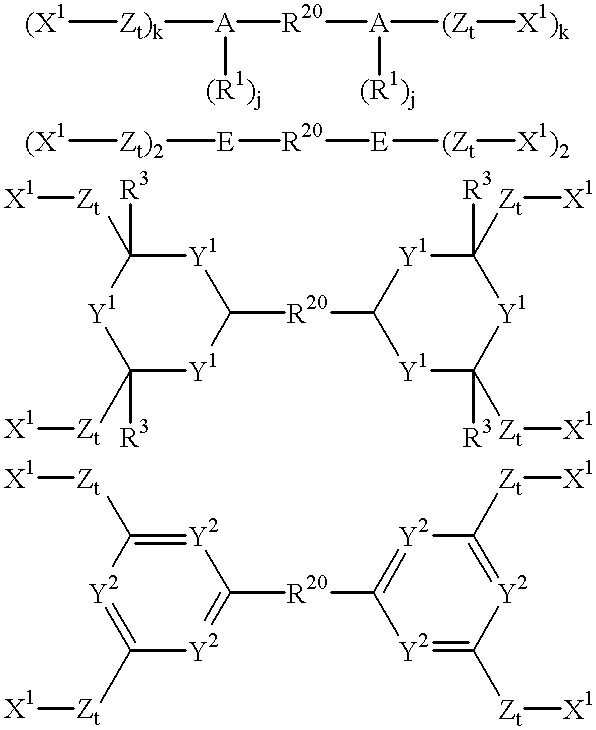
[(X1][Zt)k][A]([(R1)j])[R20][A]([(R1)j])[(Zt][X1)k].[(X1][Zt)2][E][R20][E][(Zt][X1)2].[Y1]1C([R3])([Zt][X1])[Y1]C([R20]C2[Y1]C([R3])([Zt][X1])[Y1]C([Zt][X1])([R3])[Y1]2)[Y1]C1([Zt][X1])[R3].[Y2]1=C([Zt][X1])[Y2]=C([R20]C2=[Y2]C([Zt][X1])=[Y2]C([Zt][X1])=[Y2]2)[Y2]=C1[Zt][X1]
